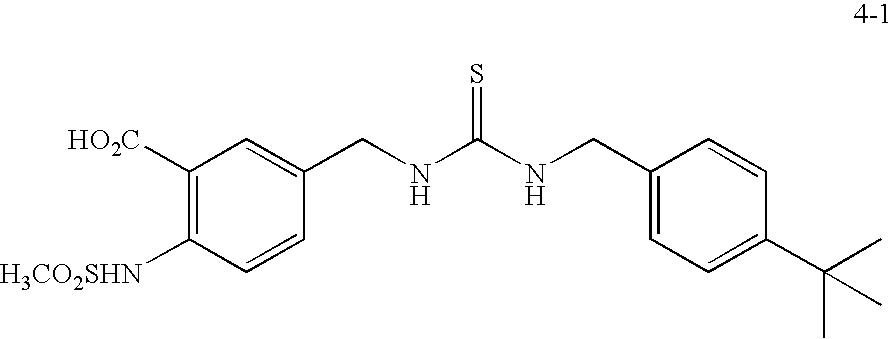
C1([HO2C])=C([H3CO2SHN])C=CC(CNC(NCC2=CC=C(C(C)(C)C)C=C2)=S)=C1
